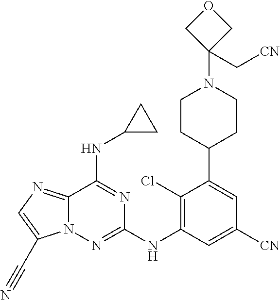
C1(Cl)=C(NC2=NN3C(=NC=C3C#N)C(NC3CC3)=N2)C=C([CN])C=C1C1CCN(C2(C[CN])COC2)CC1
